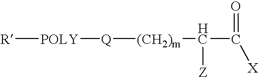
[POLY]([Q][(CH2)m]C([Z])C(=O)[X])[R]
